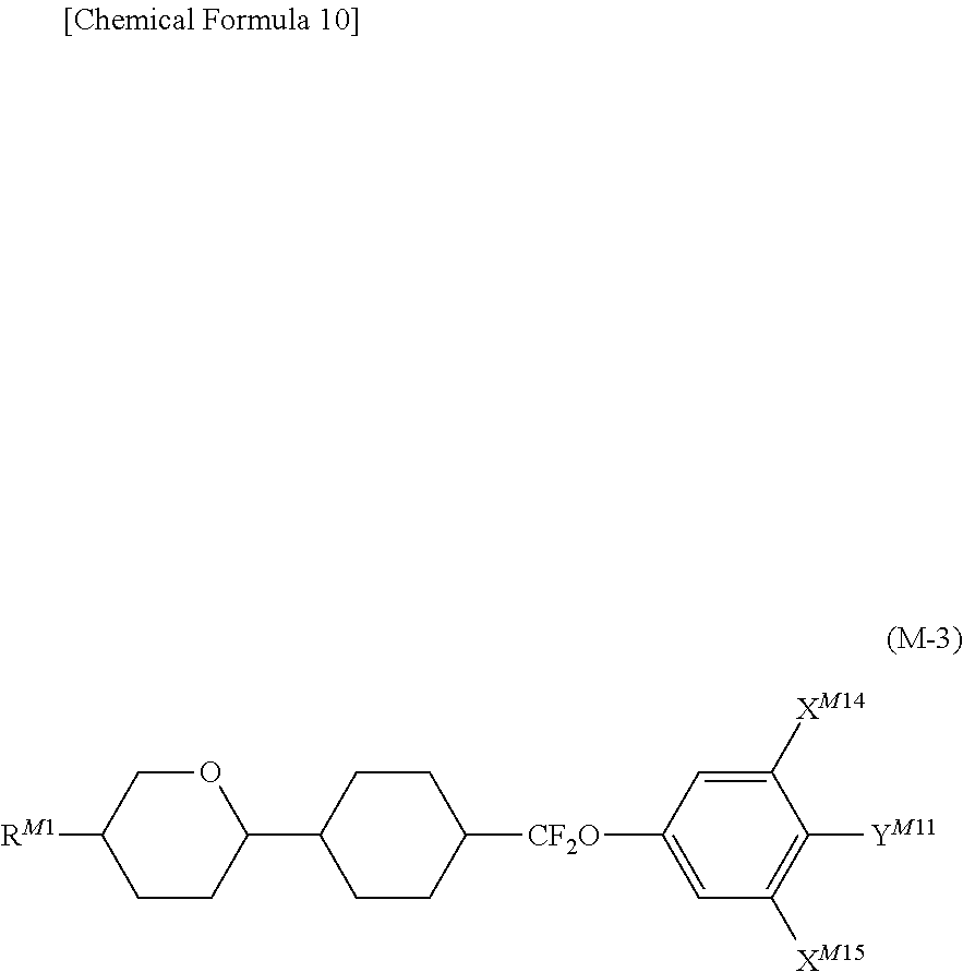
C1CC(C2CCC([CF2O]C3=CC([XM15])=C([YM11])C([XM14])=C3)CC2)OCC1[RM1]
